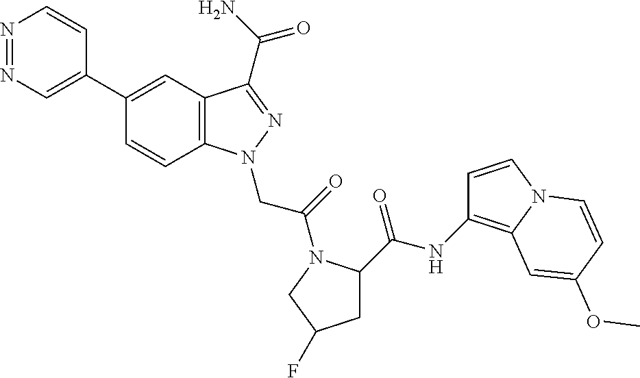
C1(C2=CN=NC=C2)=CC2=C(C=C1)N(CC(=O)N1C(C(=O)NC3=C4N(C=C3)C=CC(OC)=C4)CC(F)C1)N=C2C(N)=O
